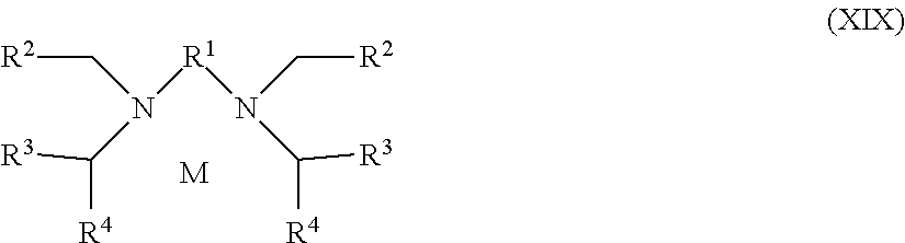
[R2]CN(C([R3])[R4])[R1]N(C([R3])[R4])C[R2].[M]
